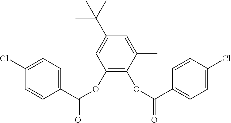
C1(Cl)=CC=C(C(OC2=C(OC(=O)C3=CC=C(Cl)C=C3)C(C)=CC(C(C)(C)C)=C2)=O)C=C1
